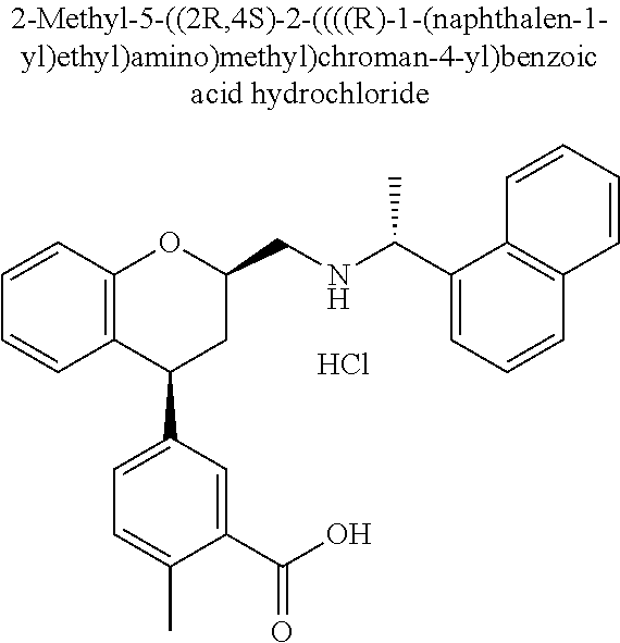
C12=C(C(C3=CC=C(C)C(C(O)=O)=C3)CC(CNC(C)C3=CC=CC4=C3C=CC=C4)O1)C=CC=C2.Cl
